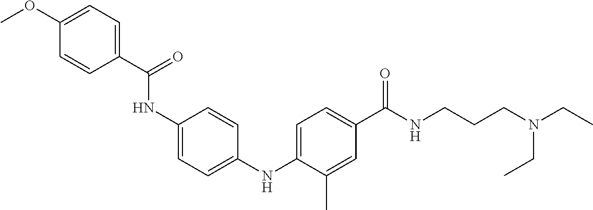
C1(NC2=CC=C(C(NCCCN(CC)CC)=O)C=C2C)=CC=C(NC(C2=CC=C(OC)C=C2)=O)C=C1
